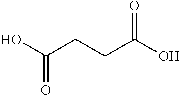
OC(=O)CCC(O)=O
